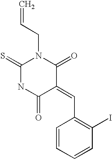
C=CCN1C(=S)NC(=O)C(=CC2=C(I)C=CC=C2)C1=O
